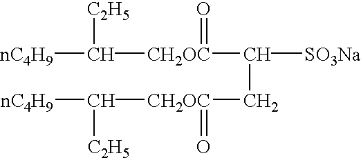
C([nC4H9])([C2H5])[CH2OC](=O)C([SO3Na])C[CH2OC](=O)C([nC4H9])[C2H5]
